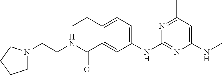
C1=C(NC2=NC(NC)=CC(C)=N2)C=C(C(NCCN2CCCC2)=O)C(CC)=C1
